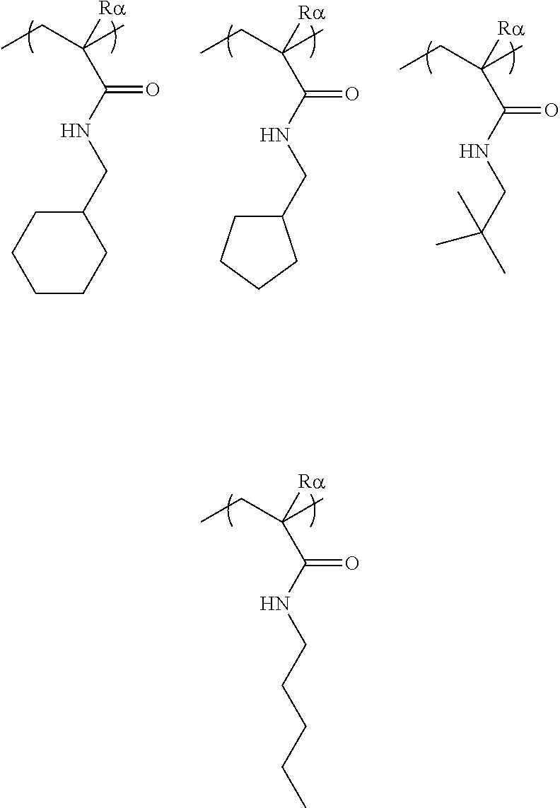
CCC(C)([Ra])C(NCCCCC)=O.CCC(C)([Ra])C(NCC1CCCCC1)=O.CCC(C)([Ra])C(NCC1CCCC1)=O.CCC(C)([Ra])C(NCC(C)(C)C)=O
